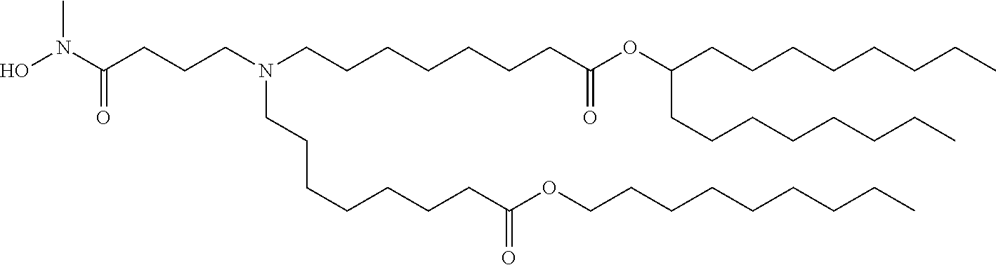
C(C(=O)OCCCCCCCCC)CCCCCCN(CCCCCCCC(OC(CCCCCCCC)CCCCCCCC)=O)CCCC(N(C)O)=O
